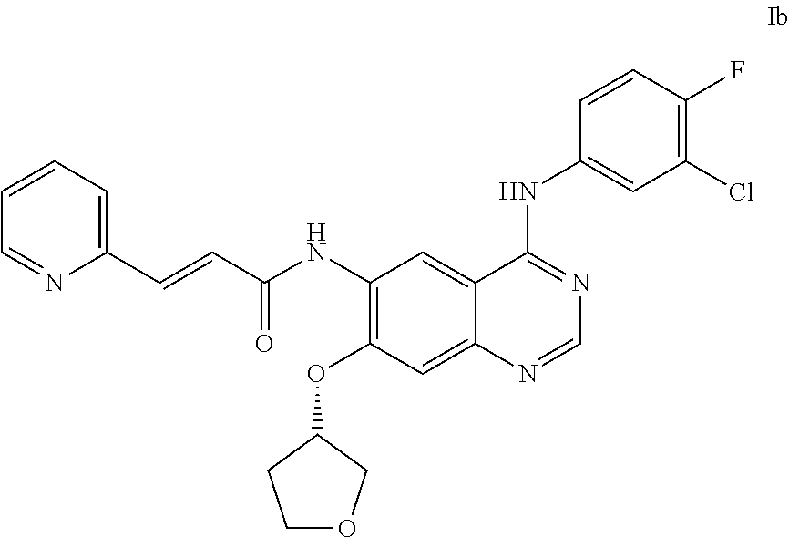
C1(NC(C=CC2=CC=CC=N2)=O)=C(OC2CCOC2)C=C2C(=C1)C(NC1=CC(Cl)=C(F)C=C1)=NC=N2
